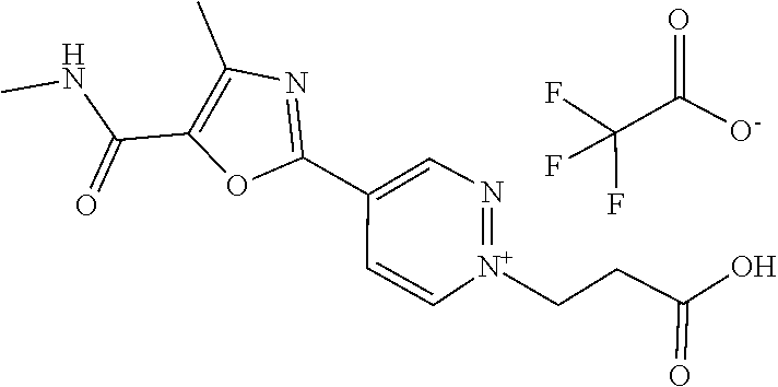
O1C(C2=CN=[N+](CCC(=O)O)C=C2)=NC(C)=C1C(NC)=O.FC(F)(F)C(=O)[O-]
